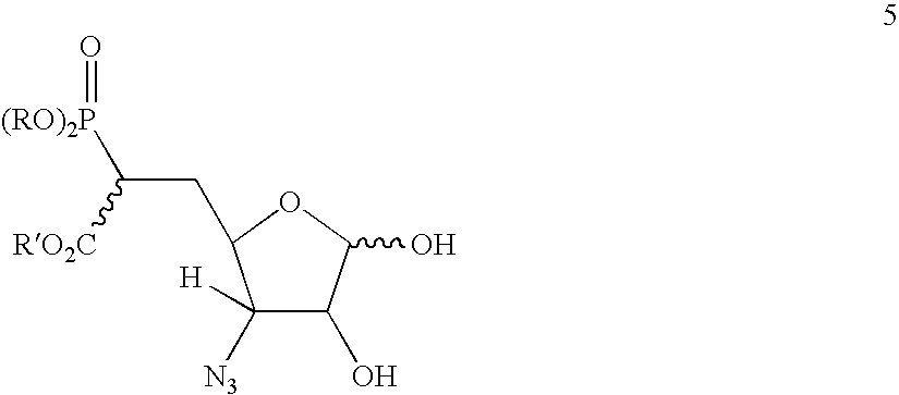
OC1C(O)C([N3])([H])C(CC([(RO)2P]=O)[RO2C])O1
